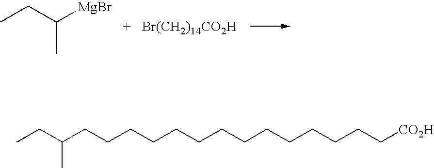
CCC([MgBr])C.[Br(CH2)14CO2H].CCC(CCCCCCCCCCCCCC[CO2H])C
